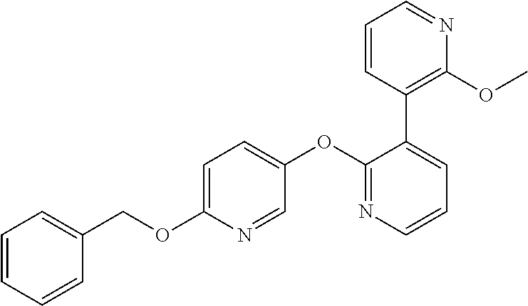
C1=C(OCC2=CC=CC=C2)N=CC(OC2=NC=CC=C2C2=C(OC)N=CC=C2)=C1
